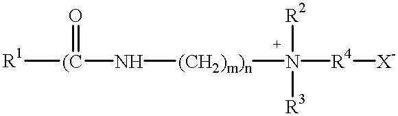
[R1][(C](N[(CH2)m)n]N([R2])([R4][X-])[R3])=O
